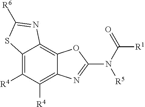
C12=C([R4])C([R4])=C3C(=C1OC(N(C(=O)[R1])[R5])=N2)N=C([R6])S3
